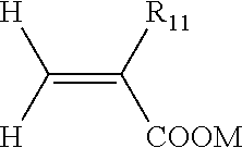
C(=C([R11])[COOM])([H])[H]
